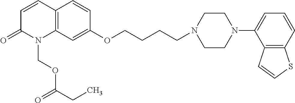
C1=CC2=C(N(COC(CC)=O)C1=O)C=C(OCCCCN1CCN(C3=CC=CC4=C3C=CS4)CC1)C=C2
